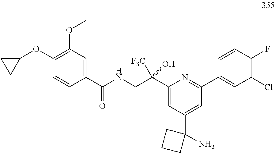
C1=CC(C(NCC(C2=CC(C3(N)CCC3)=CC(C3=CC(Cl)=C(F)C=C3)=N2)(O)[F3C])=O)=CC(OC)=C1OC1CC1
